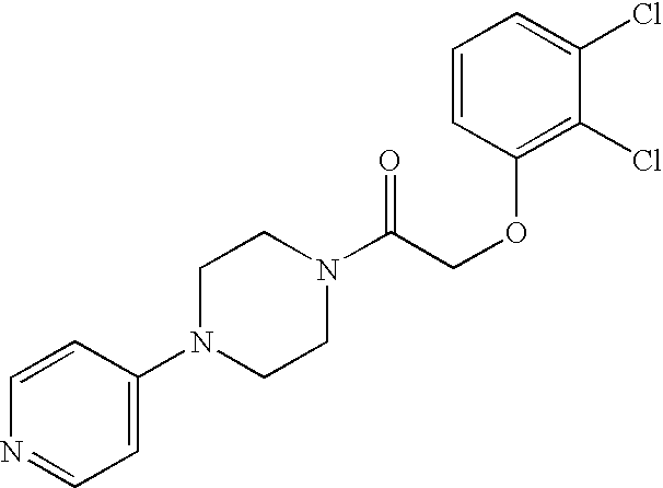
C1(N2CCN(C(COC3=C(Cl)C(Cl)=CC=C3)=O)CC2)=CC=NC=C1
